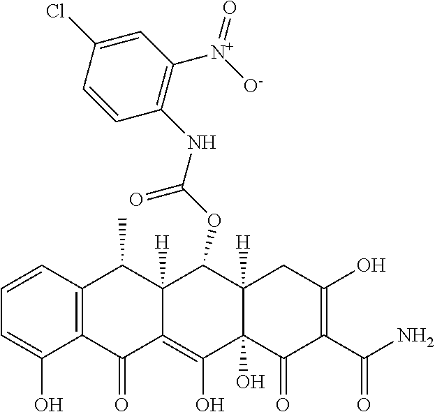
C1=CC2=C(C(O)=C1)C(=O)C1=C(O)C3(O)C([H])(C(OC(NC4=C([N+]([O-])=O)C=C(Cl)C=C4)=O)C1([H])C2C)CC(O)=C(C(N)=O)C3=O
